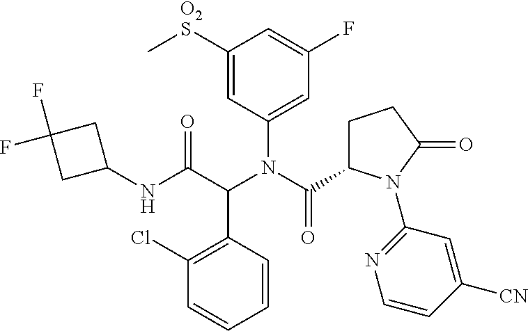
C1(C(C(NC2CC(F)(F)C2)=O)N(C(=O)C2CCC(=O)N2C2=NC=CC([CN])=C2)C2=CC(F)=CC([O2S]C)=C2)=C(Cl)C=CC=C1
